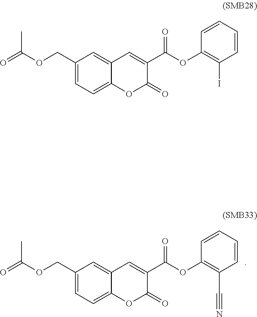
C1(COC(=O)C)=CC=C2C(=C1)C=C(C(OC1=C(I)C=CC=C1)=O)C(=O)O2.C1(COC(=O)C)=CC=C2C(=C1)C=C(C(OC1=C(C#N)C=CC=C1)=O)C(=O)O2
